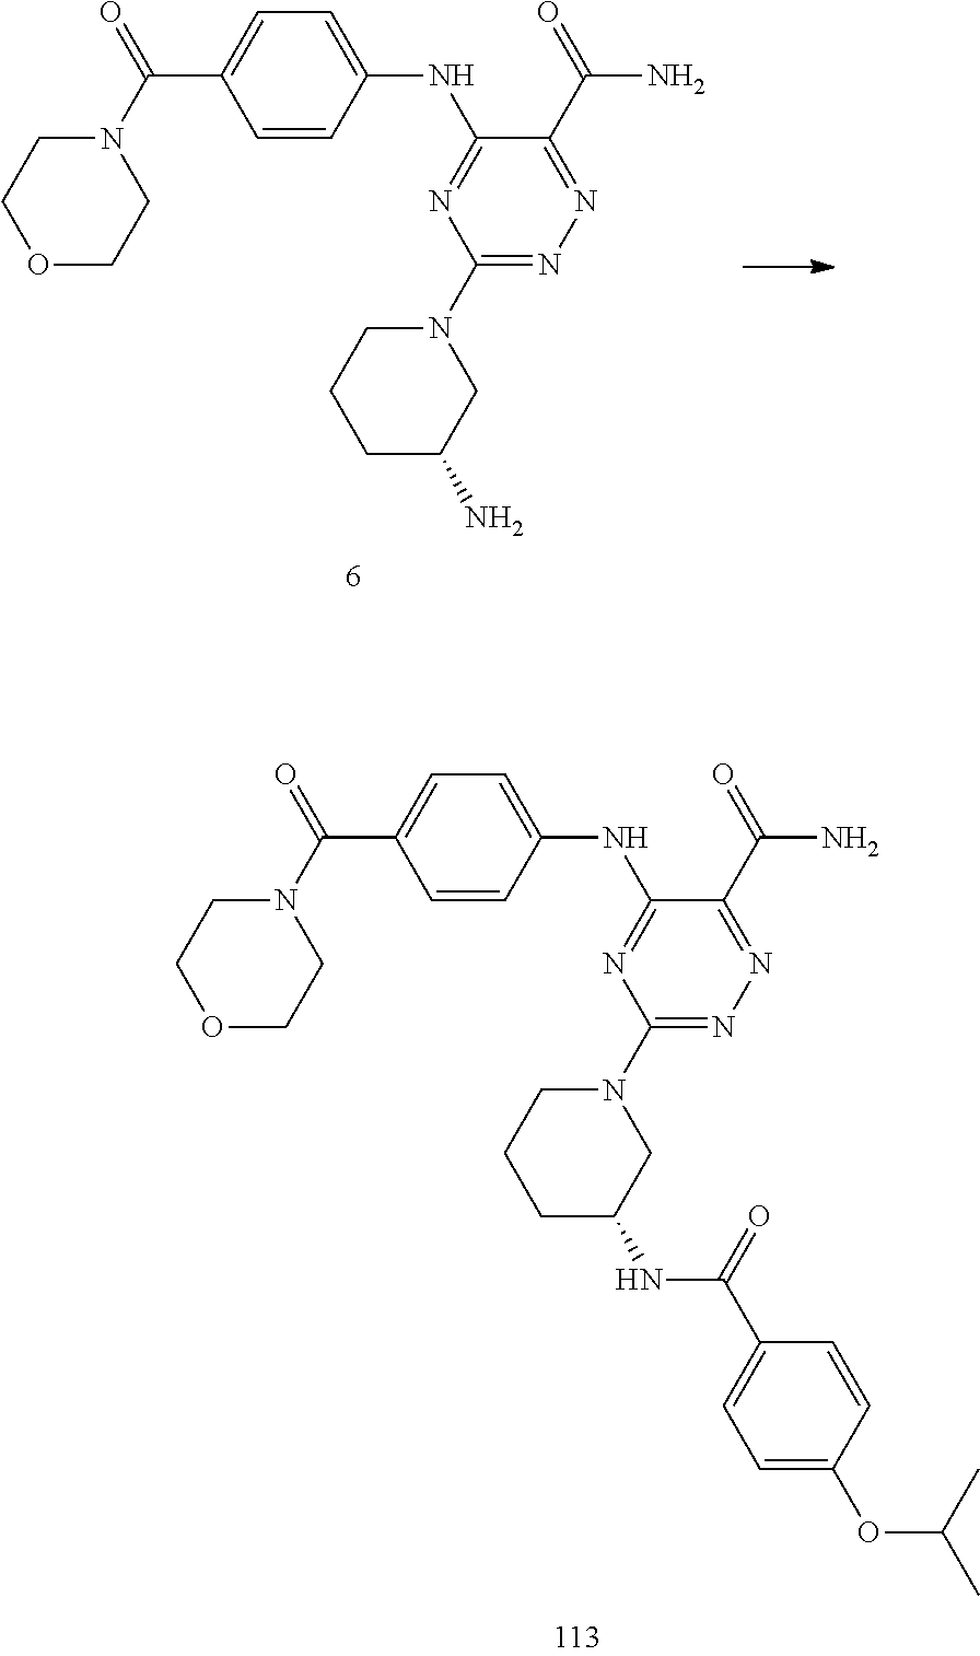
N(C1=NC(N2CCCC(N)C2)=NN=C1C(=O)N)C1=CC=C(C(N2CCOCC2)=O)C=C1.N(C1=NC(N2CCCC(NC(C3=CC=C(OC(C)C)C=C3)=O)C2)=NN=C1C(=O)N)C1=CC=C(C(N2CCOCC2)=O)C=C1
